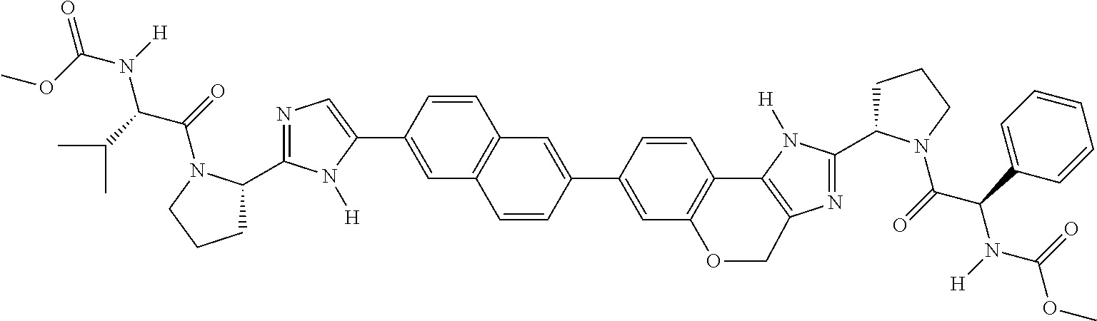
N1=C(C2CCCN2C(=O)C(C(C)C)N(C(OC)=O)[H])N([H])C(C2=CC3=C(C=C2)C=C(C2=CC4=C(C=C2)C2=C(N=C(C5CCCN5C(=O)C(C5=CC=CC=C5)N([H])C(=O)OC)N2[H])CO4)C=C3)=C1
